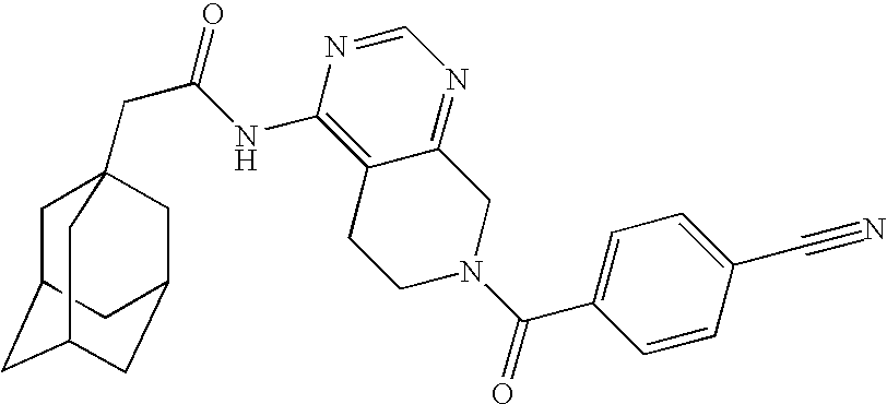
C1C2CC3CC(CC1(CC(=O)NC1=C4C(=NC=N1)CN(C(C1=CC=C(C#N)C=C1)=O)CC4)C3)C2
